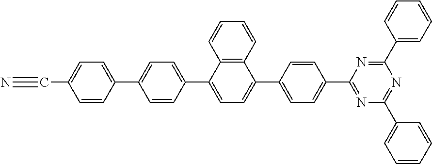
C1=CC(C2=CC=C(C3=CC=C(C4=CC=C(C5=NC(C6=CC=CC=C6)=NC(C6=CC=CC=C6)=N5)C=C4)C4=C3C=CC=C4)C=C2)=CC=C1C#N
